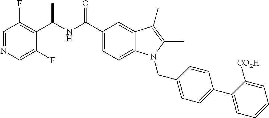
C1=NC=C(F)C(C(NC(C2=CC=C3C(=C2)C(C)=C(C)N3CC2=CC=C(C3=CC=CC=C3[CO2H])C=C2)=O)C)=C1F
